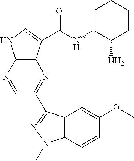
C1=NC2=C(N=C1C1=NN(C)C3=C1C=C(OC)C=C3)C(C(NC1C(N)CCCC1)=O)=CN2
